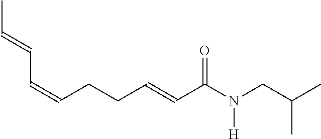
CC=CC=CCCC=CC(N(CC(C)C)[H])=O
